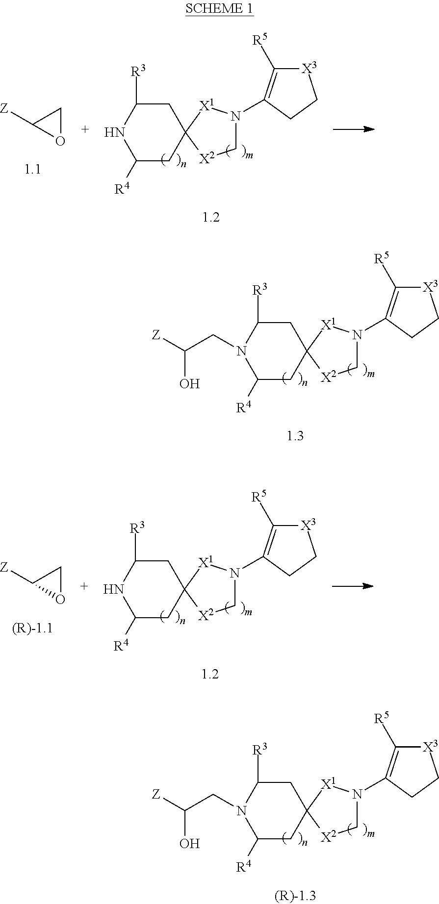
O1CC1[Z].C1([R4])CC2(CC([R3])N1)[X1]N(C1=C([R5])[X3]CC1)C[X2]2.C1([R4])CC2(CC([R3])N1CC([Z])O)[X1]N(C1=C([R5])[X3]CC1)C[X2]2.C1([R4])CC2(CC([R3])N1)[X1]N(C1=C([R5])[X3]CC1)C[X2]2.O1CC1[Z].C1([R4])CC2(CC([R3])N1CC([Z])O)[X1]N(C1=C([R5])[X3]CC1)C[X2]2
